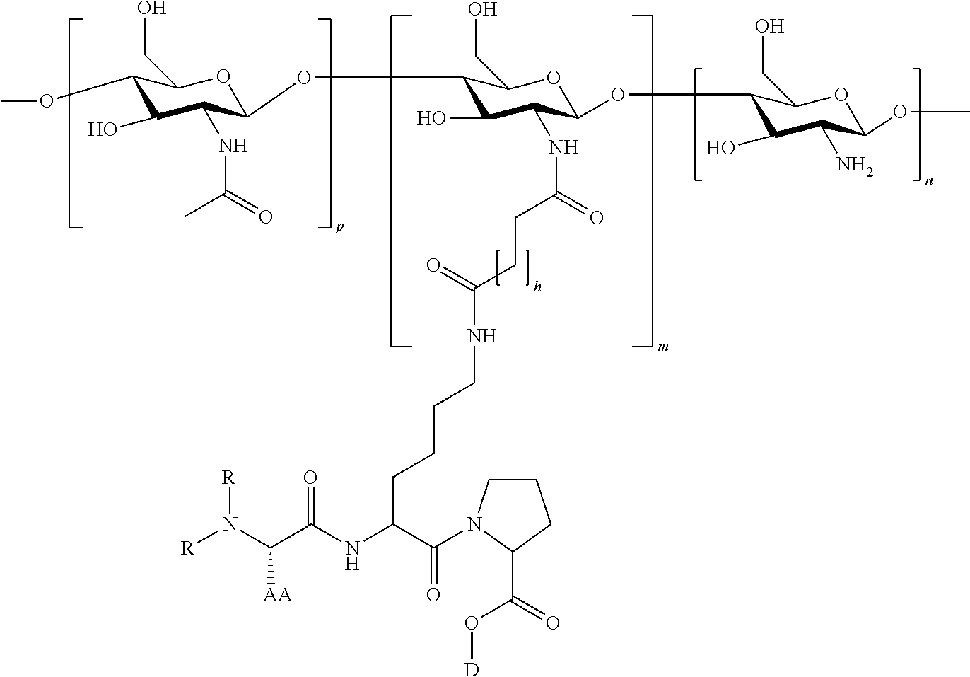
OCC1C(OC2C(NC(=O)C)C(O)C(OC)C(CO)O2)C(O)C(NC(=O)CCC(NCCCCC(NC(C(N([R])[R])[AA])=O)C(=O)N2CCCC2C(=O)O[D])=O)C(OC2C(O)C(N)C(OC)OC2CO)O1
